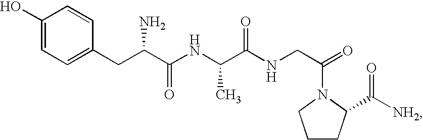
C1(O)=CC=C(CC(C(NC(C(NCC(N2CCCC2C(=O)[NH2])=O)=O)C)=O)N)C=C1
